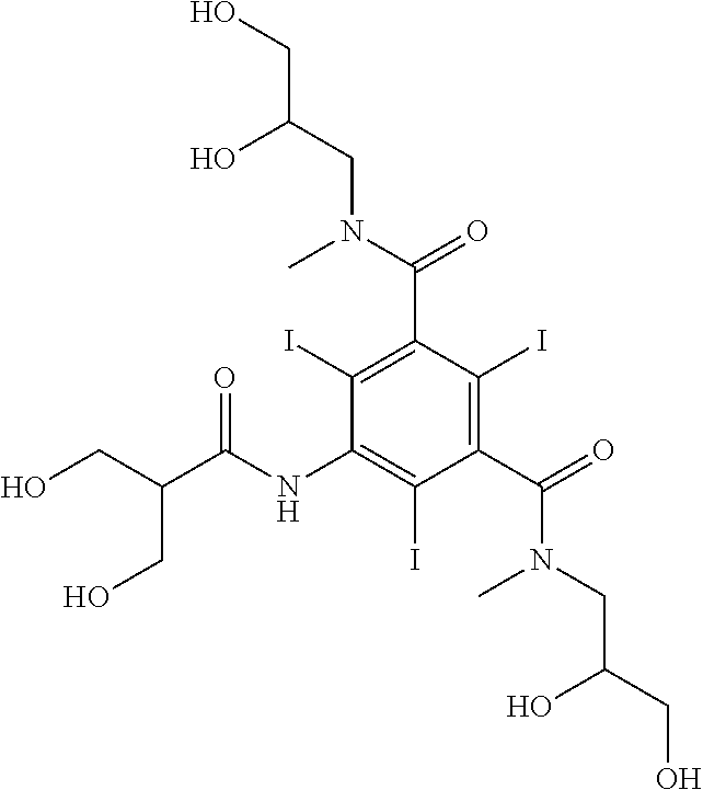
C1(NC(C(CO)CO)=O)=C(I)C(C(N(CC(CO)O)C)=O)=C(I)C(C(N(CC(CO)O)C)=O)=C1I
